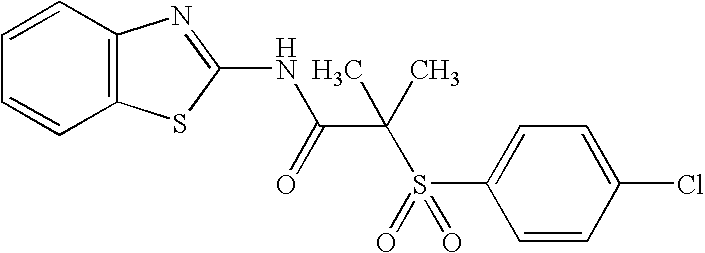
C1=CC2=C(C=C1)SC(NC(C(C)(S(C1=CC=C(Cl)C=C1)(=O)=O)C)=O)=N2
